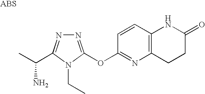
N1=C(OC2=NC3=C(C=C2)NC(=O)CC3)N(CC)C(C(C)N)=N1
